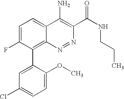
C1=C(C2=C3C(=CC=C2F)C(N)=C(C(NCCC)=O)N=N3)C(OC)=CC=C1Cl
